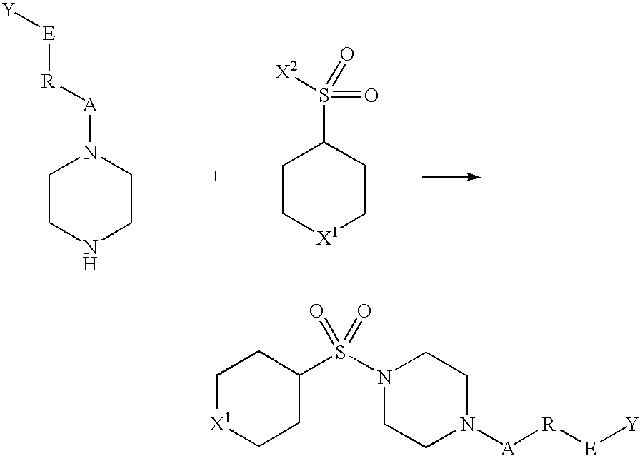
[X1]1CCC(S(N2CCN([A][R][E][Y])CC2)(=O)=O)CC1.C1CNCCN1[A][R][E][Y].C1C[X1]CCC1S([X2])(=O)=O
